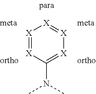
[X]1=[X]C(N(C)C)=[X][X]=[X]1
